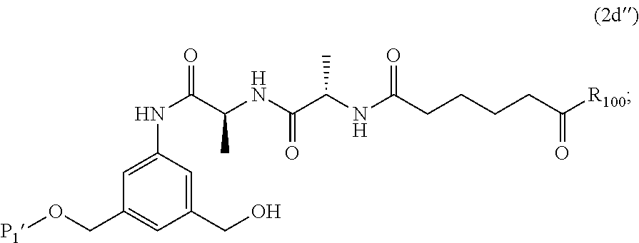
C1=C(NC(=O)C(NC(C(NC(CCCCC([R100])=O)=O)C)=O)C)C=C(CO)C=C1CO[P1]
